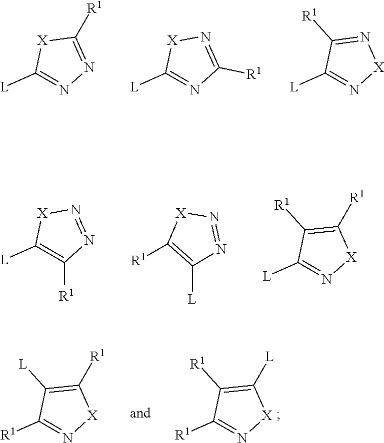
C1([L])=NN=C([R1])[X]1.C1([L])=NC([R1])=N[X]1.C1([L])=N[X]N=C1[R1].C1([L])=C([R1])N=N[X]1.C1([R1])=C([L])N=N[X]1.C1([L])=N[X]C([R1])=C1[R1].C1([R1])=N[X]C([L])=C1[R1].C1([R1])=N[X]C([R1])=C1[L]
